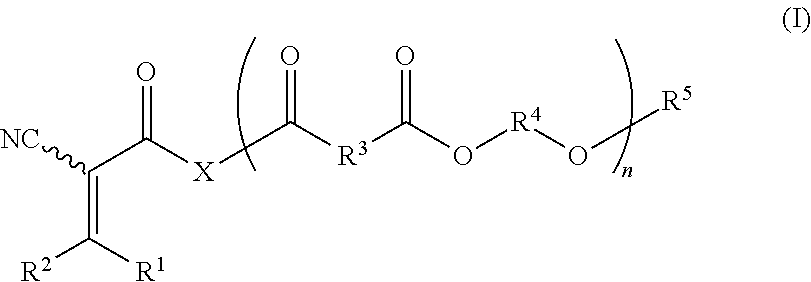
[NC]C(=C([R2])[R1])C([X]C([R3]C(O[R4]O[R5])=O)=O)=O
